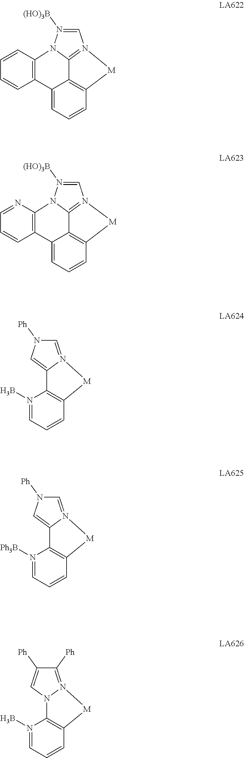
C1=N2[M]C3=C(N(B)=CC=C3)C2=CN1[Ph].C1=N([(HO)3B])N2C3=C(C=CC=C3)C3=CC=CC4=C3C2=N1[M]4.C1=N([(HO)3B])N2C3=C(C=CC=N3)C3=CC=CC4=C3C2=N1[M]4.C1=N2[M]C3=C(N([Ph3B])=CC=C3)C2=CN1[Ph].C1([Ph])=N2[M]C3=C(N(B)=CC=C3)N2C=C1[Ph]
